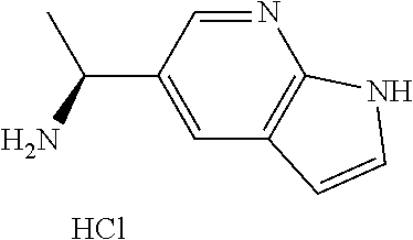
C(C1=CC2=C(N=C1)NC=C2)(N)C.Cl
